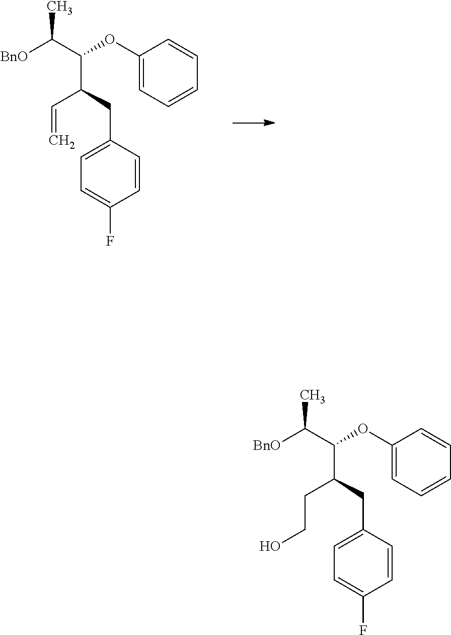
C1=CC(CC(C(C([BnO])C)OC2=CC=CC=C2)C=C)=CC=C1F.C1=CC(CC(C(C([BnO])C)OC2=CC=CC=C2)CCO)=CC=C1F
